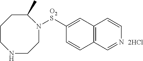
C1([O2S]N2CCNCCCC2C)=CC2=C(C=C1)C=NC=C2.[2HCl]
